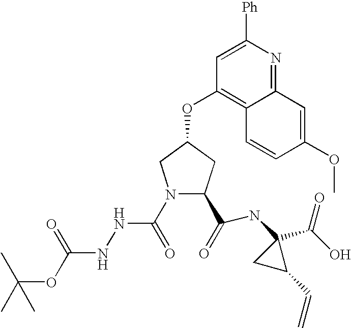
N1(C(NNC(=O)OC(C)(C)C)=O)C(C(=O)NC2(C(O)=O)CC2C=C)CC(OC2=C3C(=NC([Ph])=C2)C=C(OC)C=C3)C1
